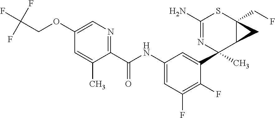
C1(N)=NC(C2=CC(NC(C3=NC=C(OCC(F)(F)F)C=C3C)=O)=CC(F)=C2F)(C)C2C(CF)(S1)C2
